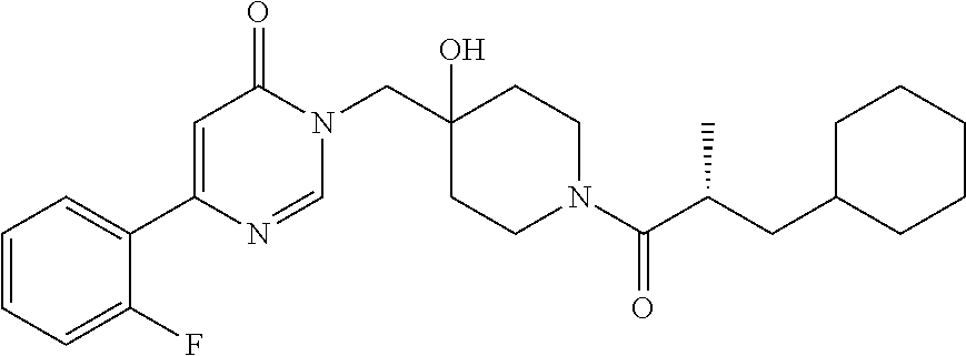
C1(C2=CC(=O)N(CC3(O)CCN(C(C(CC4CCCCC4)C)=O)CC3)C=N2)=CC=CC=C1F
